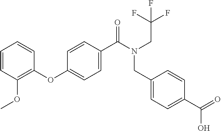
C1(OC2=CC=C(C(N(CC(F)(F)F)CC3=CC=C(C(=O)O)C=C3)=O)C=C2)=C(OC)C=CC=C1
